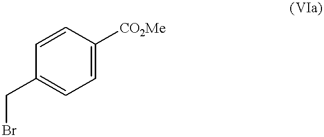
C1=C([CO2Me])C=CC(CBr)=C1
